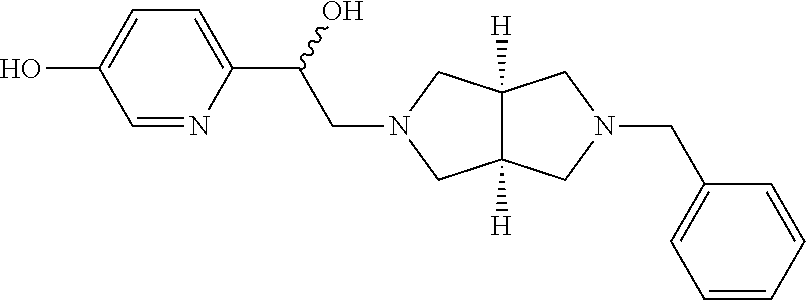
C1=NC(C(CN2CC3([H])C([H])(C2)CN(CC2=CC=CC=C2)C3)O)=CC=C1O
